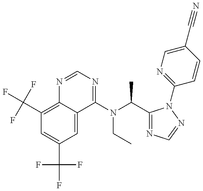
C1(C(F)(F)F)=C2C(=CC(C(F)(F)F)=C1)C(N(C(C)C1=NC=NN1C1=NC=C(C#N)C=C1)CC)=NC=N2
